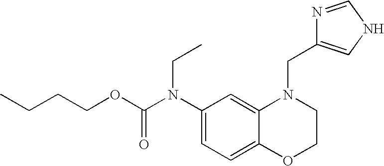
C1(N(C(OCCCC)=O)CC)=CC=C2C(=C1)N(CC1=CNC=N1)CCO2
